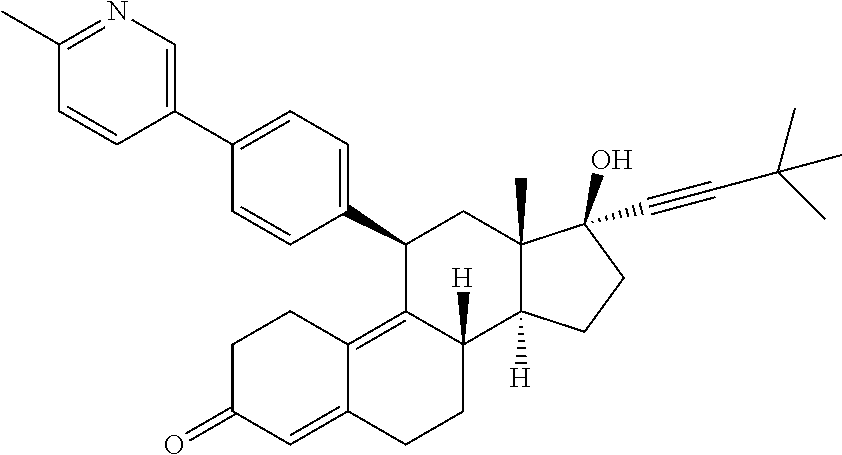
C1(C2=CC=C(C3=CN=C(C)C=C3)C=C2)C2=C3C(=CC(=O)CC3)CCC2([H])C2([H])C(C)(C1)C(C#CC(C)(C)C)(O)CC2
